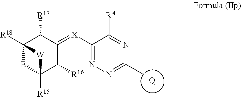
[Q].C1([X]=C2C([R17])C3([R18])[E]C([R15])(C2[R16])[W]3)=NN=C(C)N=C1[RA]
